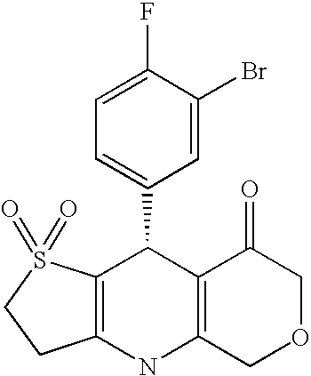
C12=C(NC3=C(C1C1=CC=C(F)C(Br)=C1)C(=O)COC3)CCS2(=O)=O
